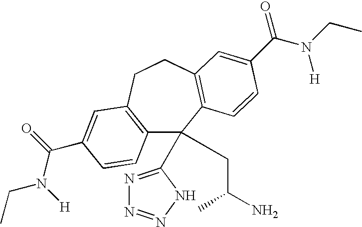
C12=C(CCC3=C(C1(C1=NN=NN1)CC(C)N)C=CC(C(N(CC)[H])=O)=C3)C=C(C(=O)N([H])CC)C=C2
